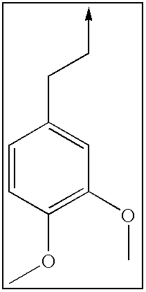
C1=CC(OC)=C(OC)C=C1CC->C
